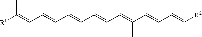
[R1]C(=CC=CC(=CC=CC=C(C=CC=C([R2])C)C)C)C
